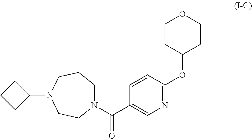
N1=C(OC2CCOCC2)C=CC(C(=O)N2CCCN(C3CCC3)CC2)=C1
